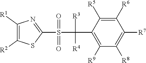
C1([R6])=C([R5])C(C(S(C2=NC([R1])=C([R2])S2)(=O)=O)([R3])[R4])=C([R9])C([R8])=C1[R7]
